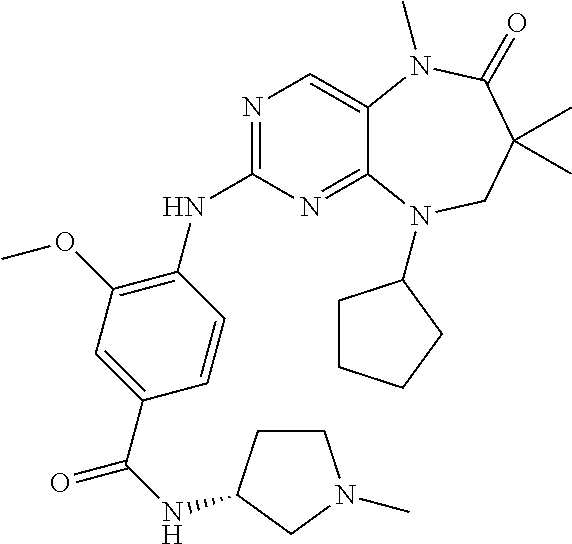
N1=C(NC2=C(OC)C=C(C(=O)NC3CCN(C)C3)C=C2)N=C2C(=C1)N(C)C(=O)C(C)(C)CN2C1CCCC1
